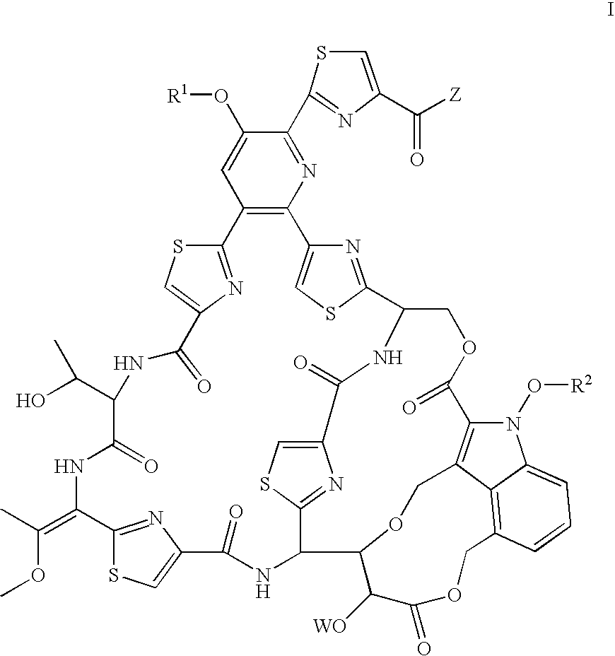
C12=C(N=C(C3=NC(C([Z])=O)=CS3)C(O[R1])=C1)C1=CSC(=N1)C1NC(=O)C3=CSC(=N3)C(NC(=O)C3=CSC(=N3)C(=C(OC)C)NC(=O)C(C(O)C)NC(=O)C3=CSC2=N3)C2OCC3=C(C(=O)OC1)N(O[R2])C1=CC=CC(=C31)COC(=O)C2[WO]
